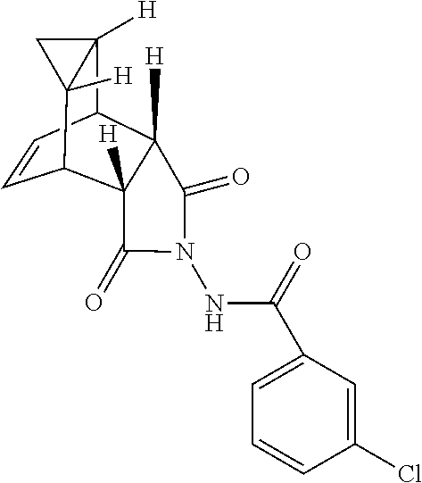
C1=CC2C3([H])C([H])(C1C1([H])C2([H])C1)C(=O)N(NC(=O)C1=CC=CC(Cl)=C1)C3=O
